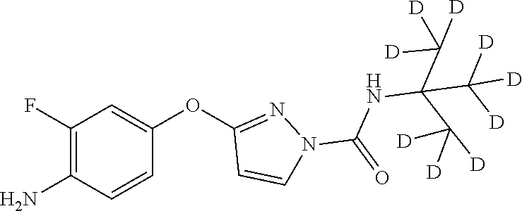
C1(F)=C(N)C=CC(OC2=NN(C(NC(C([D])([D])[D])(C([D])([D])[D])C([D])([D])[D])=O)C=C2)=C1
